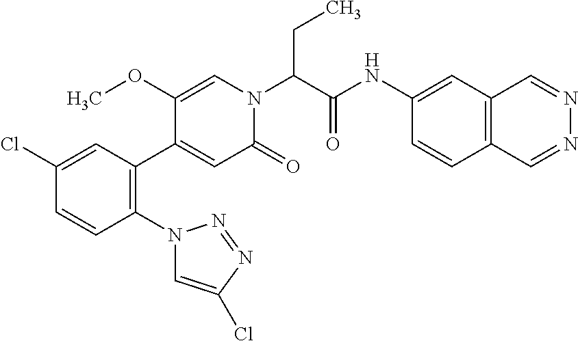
C1(Cl)=CC(C2=CC(=O)N(C(C(NC3=CC4=C(C=C3)C=NN=C4)=O)CC)C=C2OC)=C(N2C=C(Cl)N=N2)C=C1
